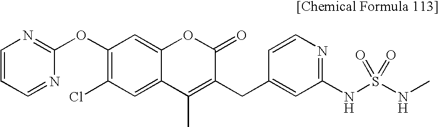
C1(OC2=NC=CC=N2)=C(Cl)C=C2C(=C1)OC(=O)C(CC1=CC(NS(NC)(=O)=O)=NC=C1)=C2C
